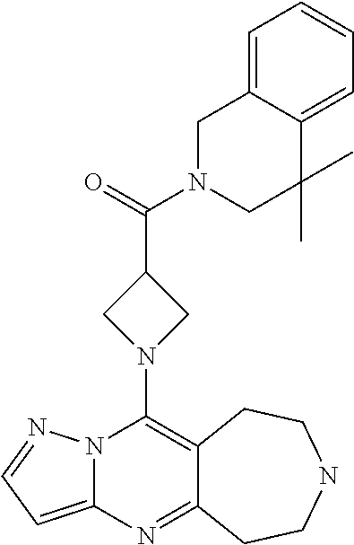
N12C(=CC=N1)N=C1C(=C2N2CC(C(=O)N3CC(C)(C)C4=CC=CC=C4C3)C2)CCNCC1
